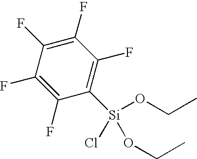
C1(F)=C(F)C(F)=C(F)C([Si](OCC)(OCC)Cl)=C1F
